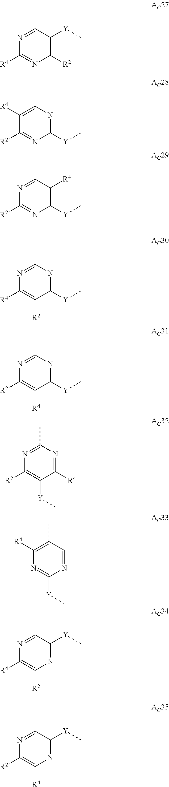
C1(C)=NC([R4])=NC([R2])=C1[Y]C.C1(C)=C([R4])C([R2])=NC([Y]C)=N1.C1(C)=NC([R2])=NC([Y]C)=C1[R4].C1(C)=NC([R4])=C([R2])C([Y]C)=N1.C1(C)=NC([R2])=C([R4])C([Y]C)=N1.C1(C)=NC([R2])=C([Y]C)C([R4])=N1.C1(C)=C([R4])N=C([Y]C)N=C1.C1(C)=NC([R4])=C([R2])N=C1[Y]C.C1(C)=NC([R2])=C([R4])N=C1[Y]C
